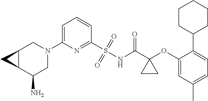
C1(N2CC3C(C(N)C2)C3)=CC=CC(S(=O)(=O)NC(C2(OC3=CC(C)=CC=C3C3CCCCC3)CC2)=O)=N1
